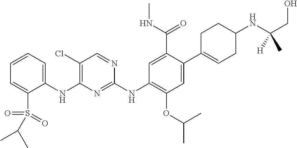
C1(NC2=C(Cl)C=NC(NC3=C(OC(C)C)C=C(C4=CCC(NC(CO)([H])C)CC4)C(C(NC)=O)=C3)=N2)=CC=CC=C1S(=O)(=O)C(C)C
